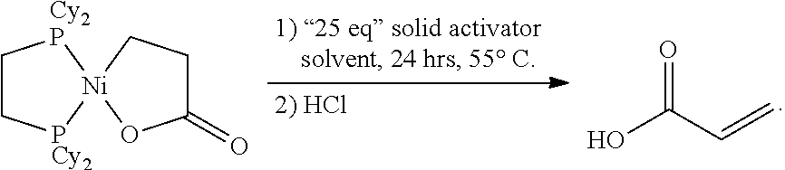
C1C[PCy2][Ni]2([Cy2P]1)OC(=O)CC2.C(=O)(C=C)O
